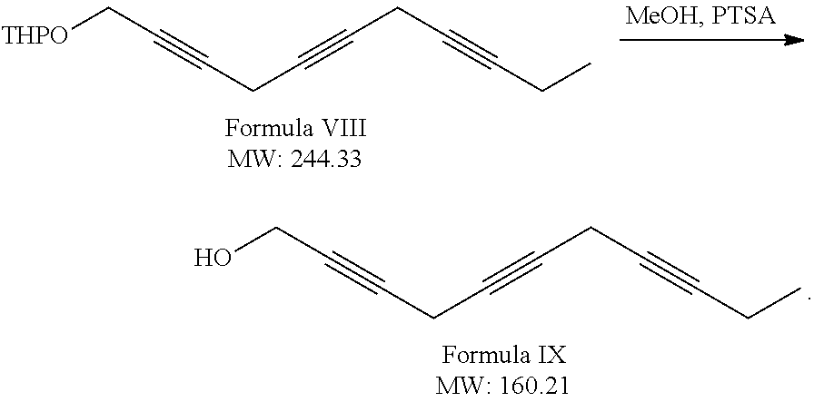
[THPO]CC#CCC#CCC#CCC.OCC#CCC#CCC#CCC
